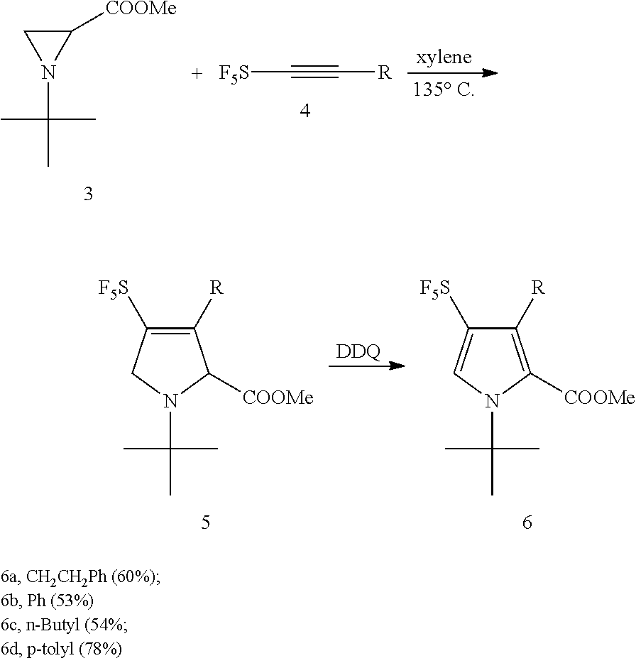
C1([COOMe])CN1C(C)(C)C.[F5S]C#C[R].C1([R])=C([COOMe])N(C(C)(C)C)C=C1[F5S].C1([R])=C([F5S])CN(C(C)(C)C)C1[COOMe].[DDQ]
